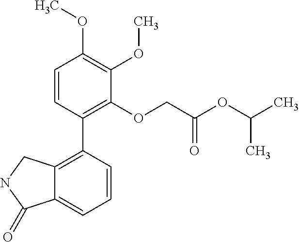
C12=C(C3=C(OCC(OC(C)C)=O)C(OC)=C(OC)C=C3)C=CC=C1C(=O)NC2
